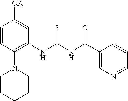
C1=CC(N2CCCCC2)=C(NC(NC(C2=CN=CC=C2)=O)=S)C=C1[CF3]
